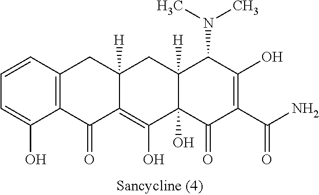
C1=CC2=C(C(O)=C1)C(=O)C1=C(O)C3(O)C([H])(CC1([H])C2)C(N(C)C)C(O)=C(C(N)=O)C3=O
